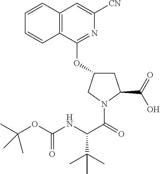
C12=C(C(OC3CC(C(=O)O)N(C(C(NC(OC(C)(C)C)=O)C(C)(C)C)=O)C3)=NC([CN])=C1)C=CC=C2
